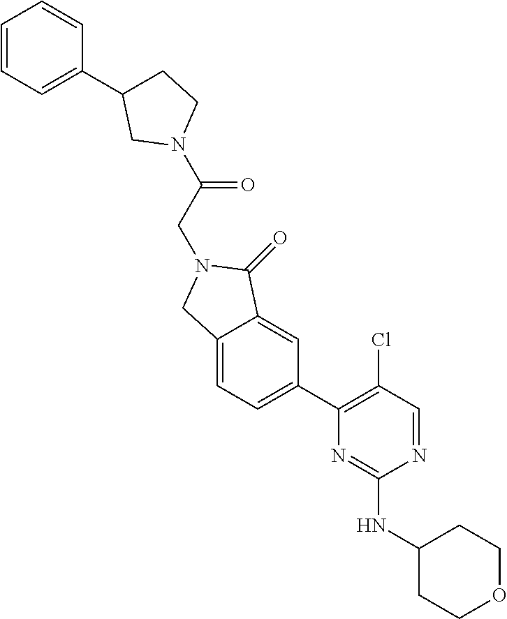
C(CN1CC2=CC=C(C3=C(Cl)C=NC(NC4CCOCC4)=N3)C=C2C1=O)(=O)N1CCC(C2=CC=CC=C2)C1
